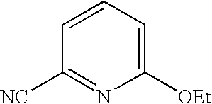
C1=CC=C([OEt])N=C1[NC]
